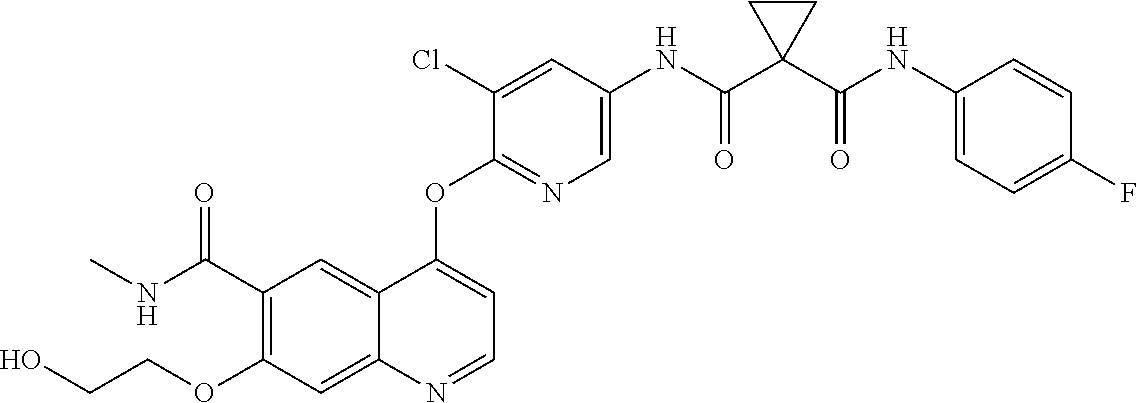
C1(OCCO)=C(C(NC)=O)C=C2C(=C1)N=CC=C2OC1=NC=C(NC(C2(C(NC3=CC=C(F)C=C3)=O)CC2)=O)C=C1Cl
